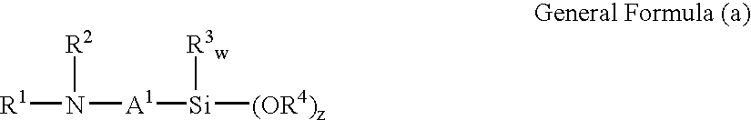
[R1]N([R2])[A1][Si]([R3w])[(OR4)z]
